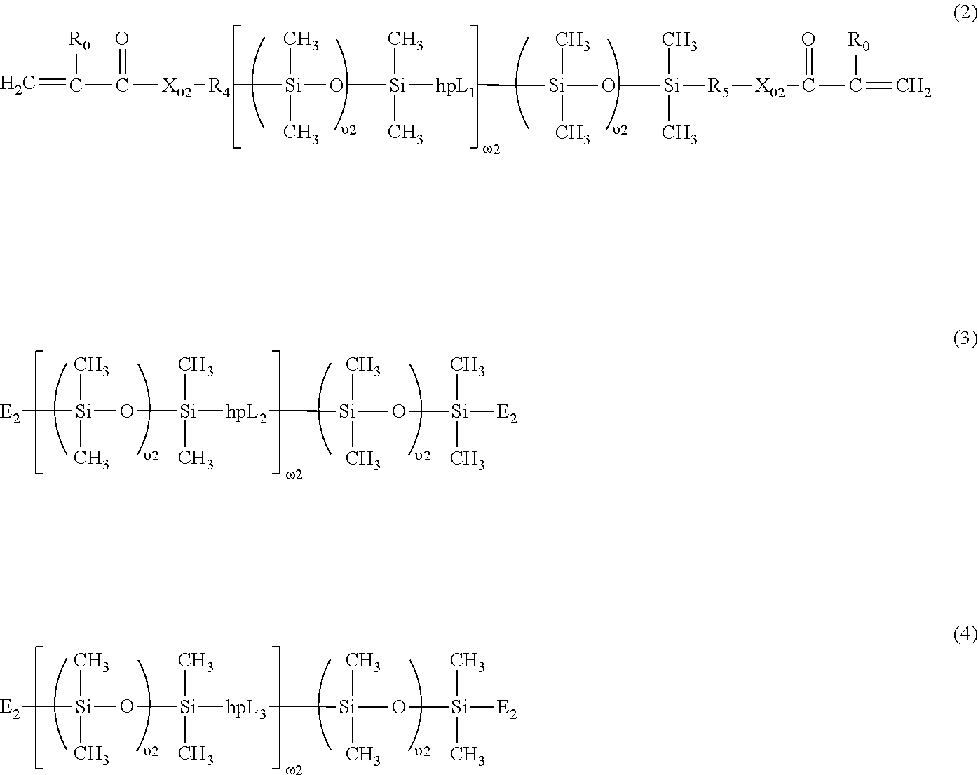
C=C(C(=O)[X02][R4][Si](C)(C)O[Si](C)(C)[hpL1][Si](C)(C)O[Si](C)(C)[R5][X02]C(C([R0])=C)=O)[R0].[E2][Si](C)(C)O[Si](C)(C)[hpL2][Si](C)(C)O[Si]([E2])(C)C.[E2][Si](C)(C)O[Si](C)(C)[hpL3][Si](C)(C)O[Si]([E2])(C)C
